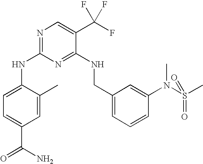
C1(NC2=NC=C(C(F)(F)F)C(NCC3=CC=CC(N(C)S(=O)(C)=O)=C3)=N2)=CC=C(C(N)=O)C=C1C
